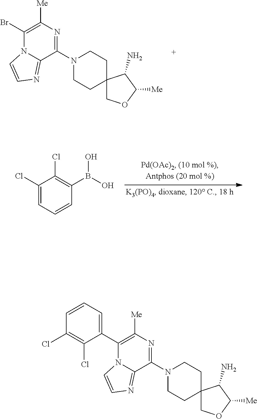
C1(Br)=C([Me])N=C(N2CCC3(CC2)COC([Me])C3N)C2=NC=CN12.B(C1=C(Cl)C(Cl)=CC=C1)(O)O.C1(C2=CC=CC(Cl)=C2Cl)=C([Me])N=C(N2CCC3(CC2)COC([Me])C3N)C2=NC=CN12
